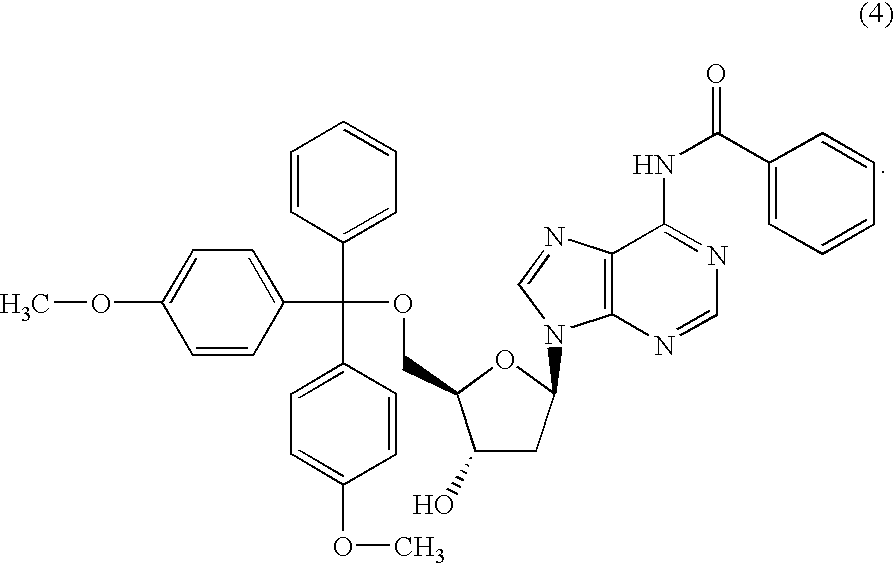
C1=CC(C(OCC2C(O)CC(N3C4=C(C(NC(C5=CC=CC=C5)=O)=NC=N4)N=C3)O2)(C2=CC=C(OC)C=C2)C2=CC=C(OC)C=C2)=CC=C1
